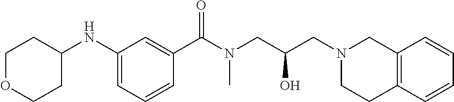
C1(NC2CCOCC2)=CC=CC(C(N(CC(CN2CC3=C(CC2)C=CC=C3)O)C)=O)=C1
